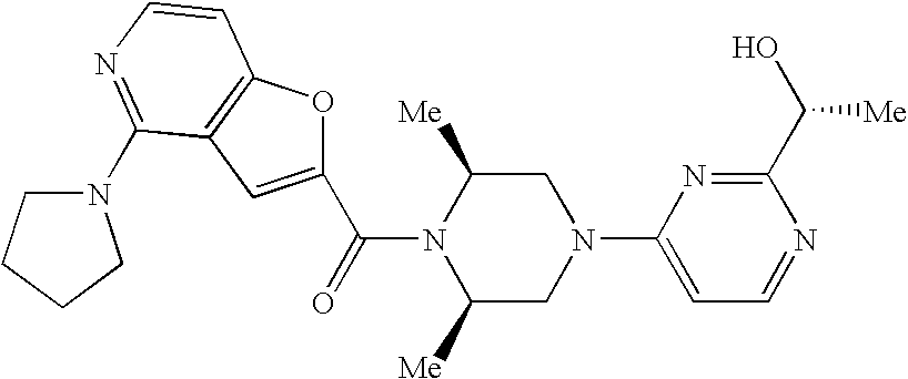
C1(C(N2C([Me])CN(C3=CC=NC(C(O)[Me])=N3)CC2[Me])=O)=CC2=C(O1)C=CN=C2N1CCCC1
